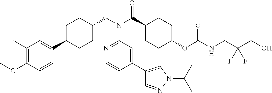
C1(C)=C(OC)C=CC(C2CCC(CN(C(C3CCC(OC(NCC(CO)(F)F)=O)CC3)=O)C3=NC=CC(C4=CN(C(C)C)N=C4)=C3)CC2)=C1
